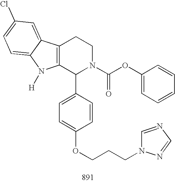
C12=C(C(C3=CC=C(OCCCN4C=NC=N4)C=C3)N(C(OC3=CC=CC=C3)=O)CC1)N([H])C1=CC=C(Cl)C=C21
